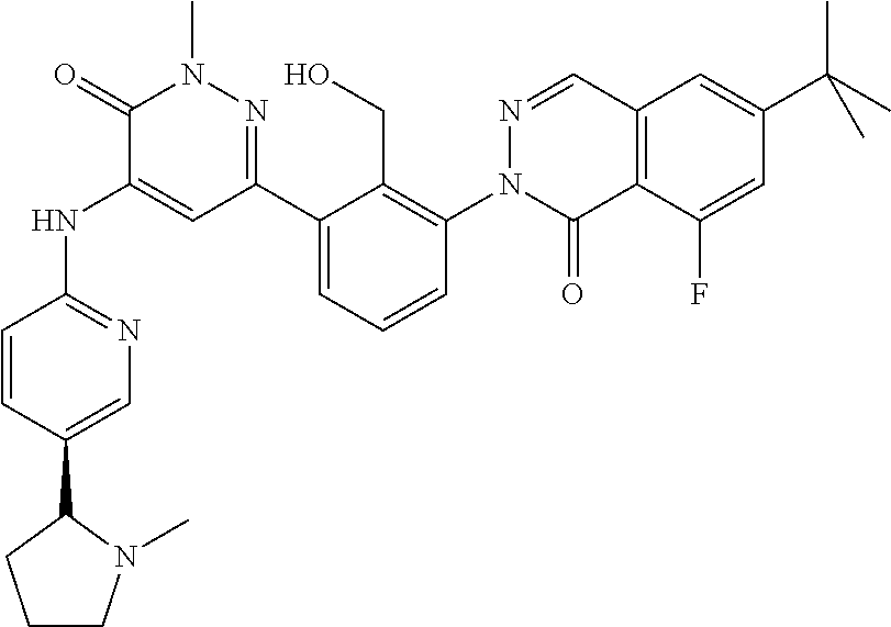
C1=C(C2N(C)CCC2)C=CC(NC2=CC(C3=CC=CC(N4C(=O)C5=C(C=N4)C=C(C(C)(C)C)C=C5F)=C3CO)=NN(C)C2=O)=N1
